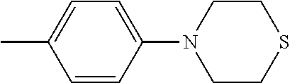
C1=CC(N2CCSCC2)=CC=C1C
